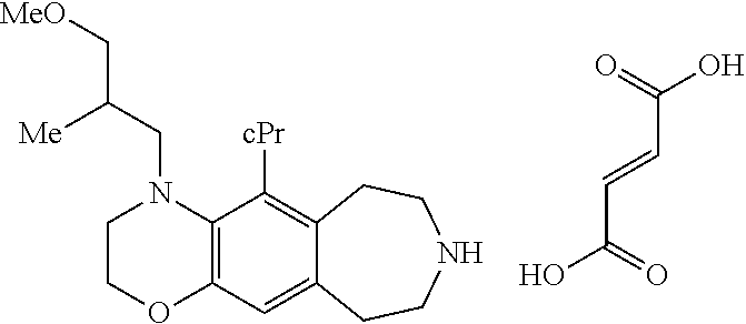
C1COC2=C(N1CC(C[MeO])[Me])C([cPr])=C1C(=C2)CCNCC1.C(C=CC(O)=O)(O)=O
